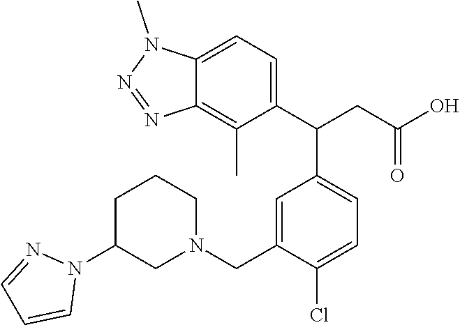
C12=CC=C(C(C3=CC=C(Cl)C(CN4CCCC(N5N=CC=C5)C4)=C3)CC(O)=O)C(C)=C1N=NN2C
